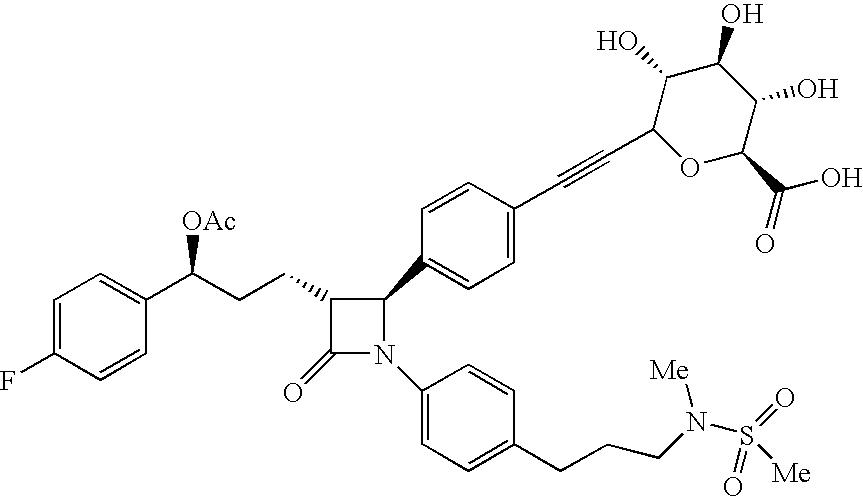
C1=C(F)C=CC(C(CCC2C(=O)N(C3=CC=C(CCCN(S(=O)([Me])=O)[Me])C=C3)C2C2=CC=C(C#CC3OC(C(O)=O)C(O)C(O)C3O)C=C2)[OAc])=C1
